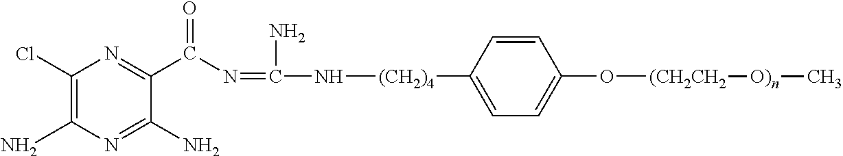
C1(Cl)=C(N)N=C(N)C(C(N=C(N[(CH2)4]C2=CC=C(O[(CH2CH2][O)n]C)C=C2)N)=O)=N1
